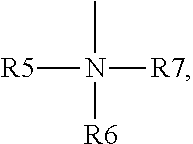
[R5]N(C)([R7])[R6]
